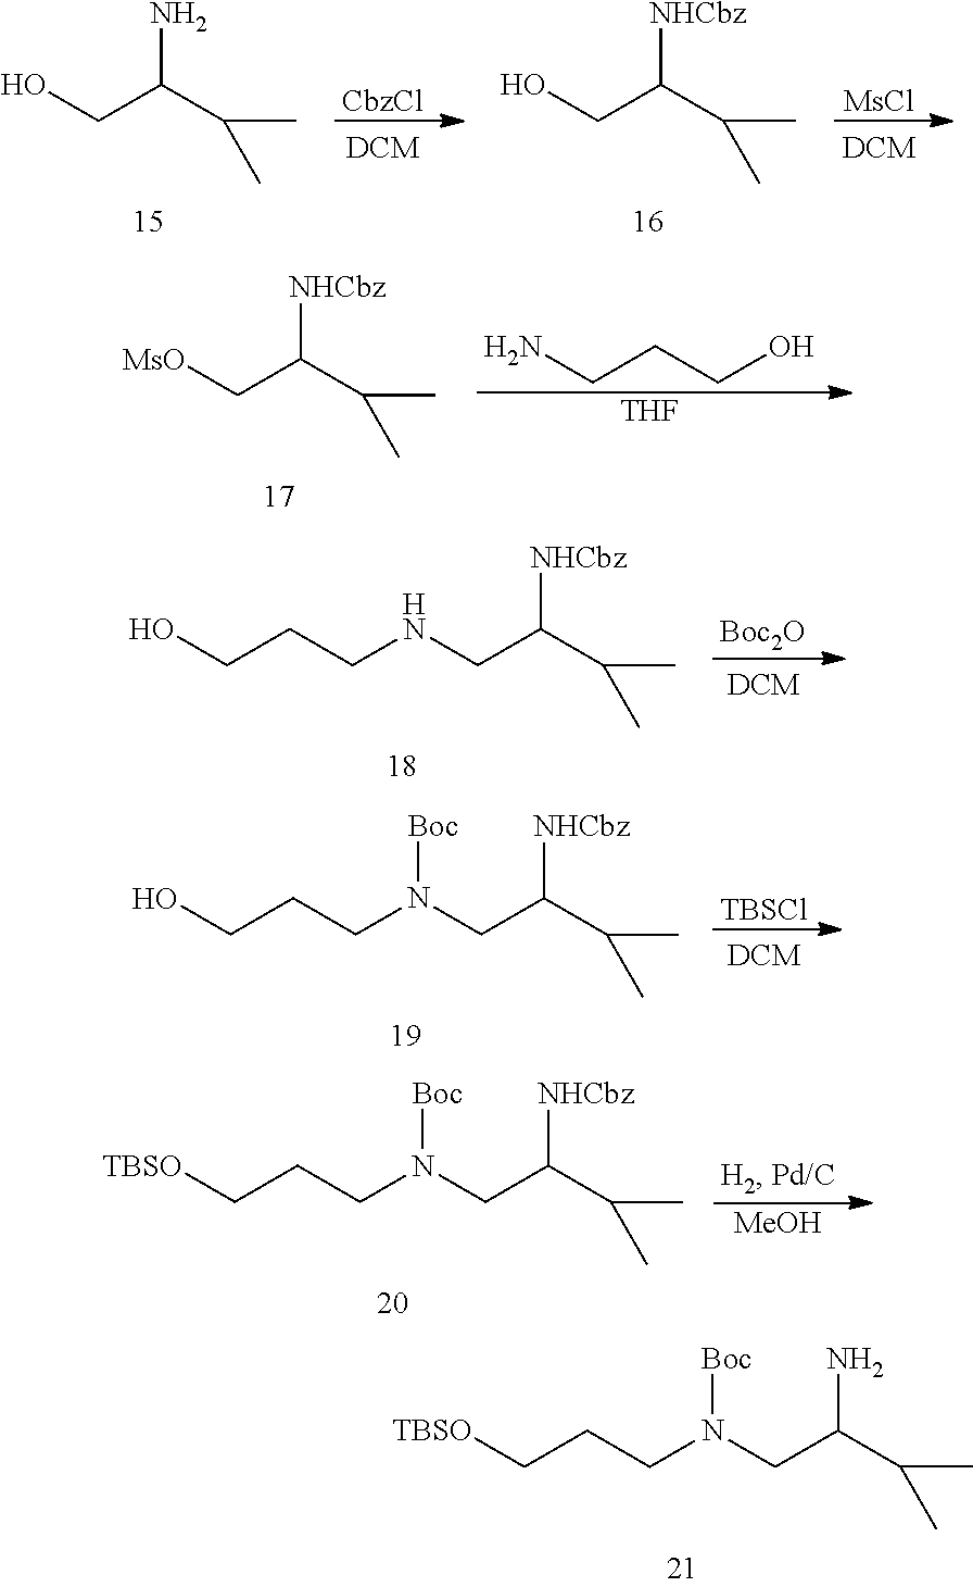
N(CC(C(C)C)N)(CCC[TBSO])[Boc].OCC(C(C)C)N.[CbzCl].OCC(C(C)C)[NHCbz].[MsCl].[MsO]CC(C(C)C)[NHCbz].NCCCO.[THF].N(CC(C(C)C)[NHCbz])CCCO.[Boc2O].N(CC(C(C)C)[NHCbz])(CCCO)[Boc].[TBSCl].N(CC(C(C)C)[NHCbz])(CCC[TBSO])[Boc].[MeOH]
